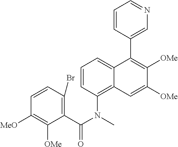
C1=CC(C2=C([OMe])C([OMe])=CC3=C(N(C(C4=C(Br)C=CC([MeO])=C4[OMe])=O)C)C=CC=C23)=CN=C1
